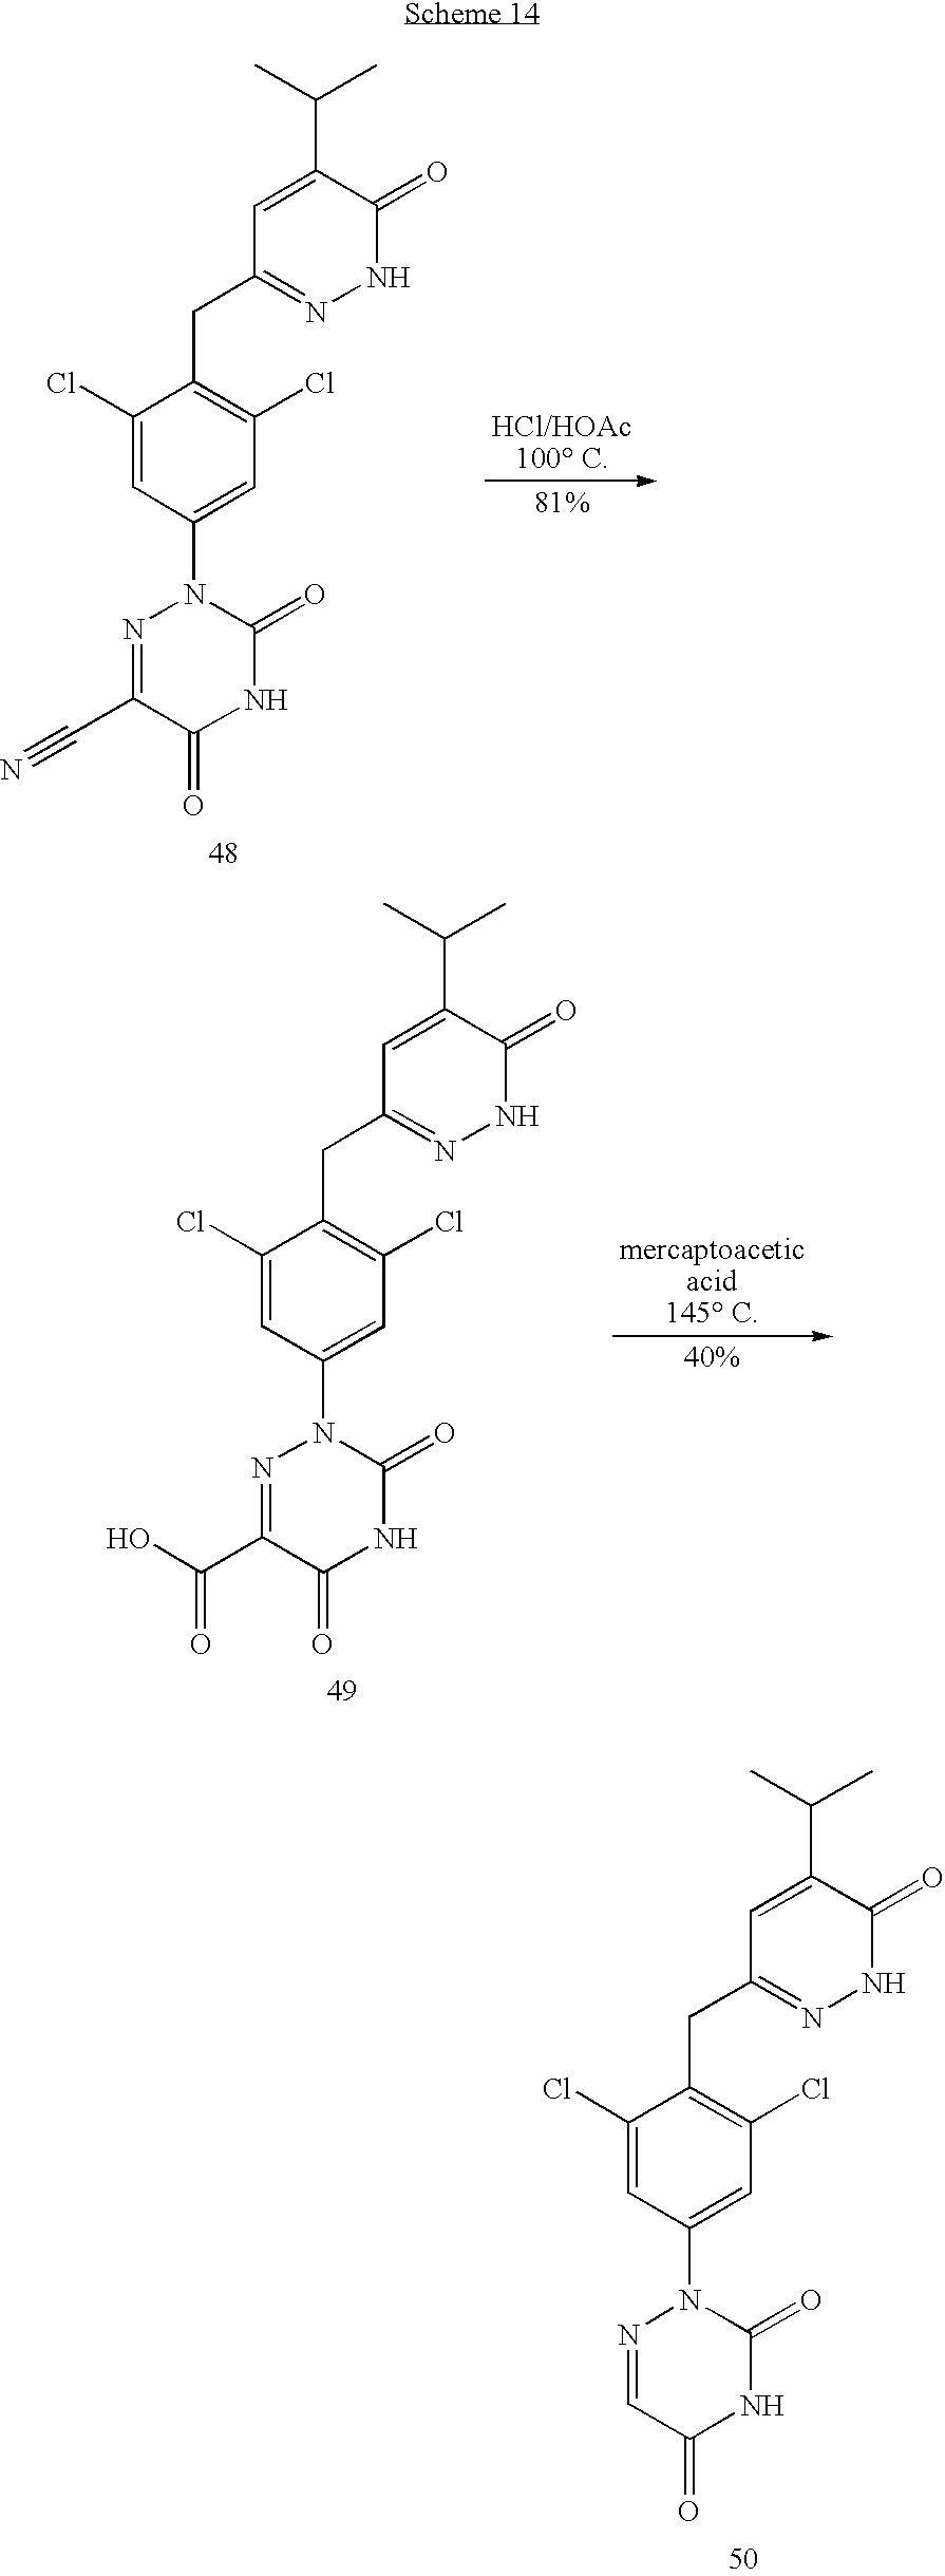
C1(Cl)=CC(N2N=C(C(O)=O)C(=O)NC2=O)=CC(Cl)=C1CC1=NNC(=O)C(C(C)C)=C1.C1(Cl)=CC(N2N=CC(=O)NC2=O)=CC(Cl)=C1CC1=NNC(=O)C(C(C)C)=C1.C1(Cl)=CC(N2N=C(C#N)C(=O)NC2=O)=CC(Cl)=C1CC1=NNC(=O)C(C(C)C)=C1
